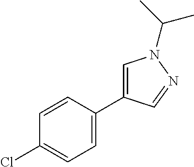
C1=CC(C2=CN(C(C)C)N=C2)=CC=C1Cl
